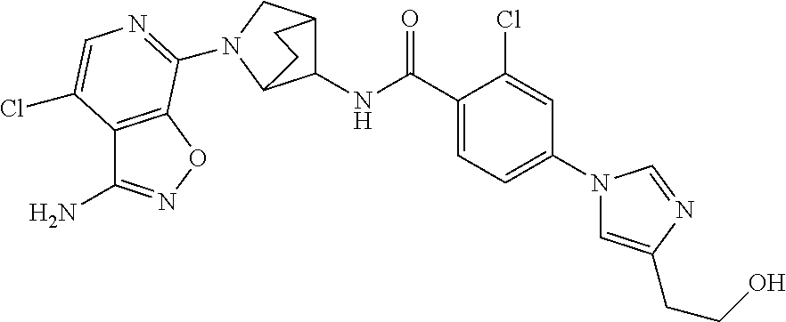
C1(C(NC2C3CN(C4=NC=C(Cl)C5=C4ON=C5N)C2CC3)=O)=CC=C(N2C=C(CCO)N=C2)C=C1Cl
